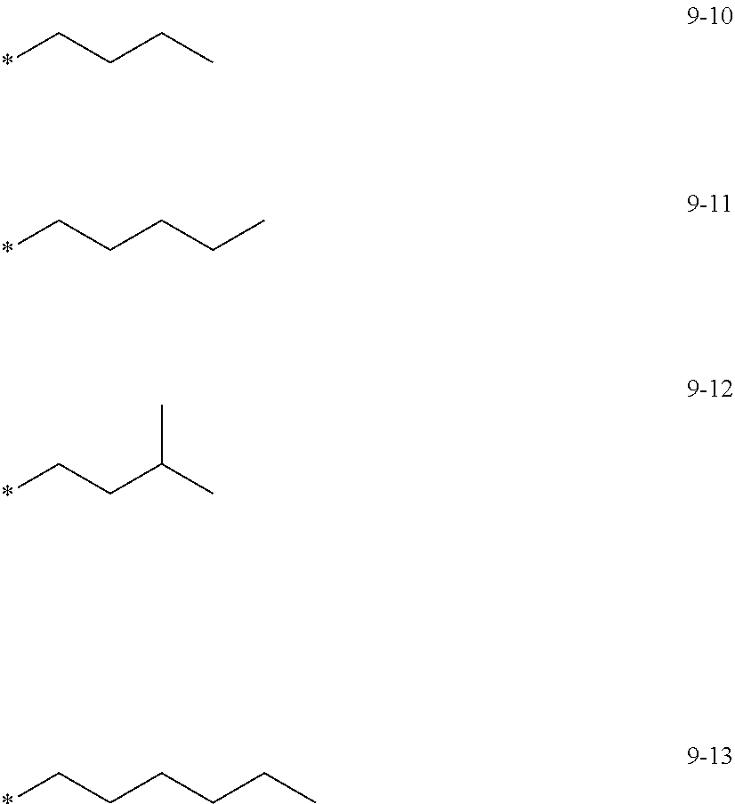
*CCCC.*CCCCC.*CCC(C)C.*CCCCCC
